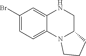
C1(Br)=CC=C2C(=C1)NCC1N2CCC1
